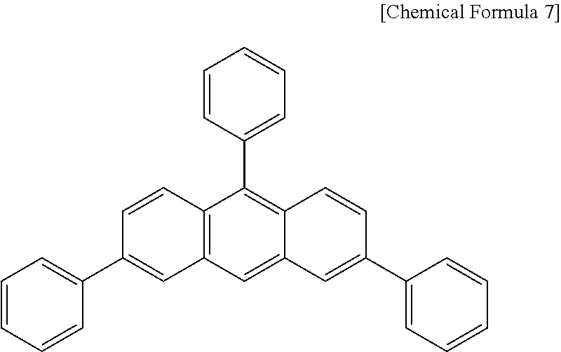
C12=C(C=C3C(=C1C1=CC=CC=C1)C=CC(C1=CC=CC=C1)=C3)C=C(C1=CC=CC=C1)C=C2
